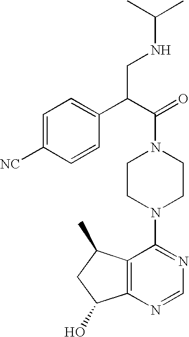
C1(C(C(=O)N2CCN(C3=NC=NC4=C3C(C)CC4O)CC2)CNC(C)C)=CC=C([NC])C=C1
